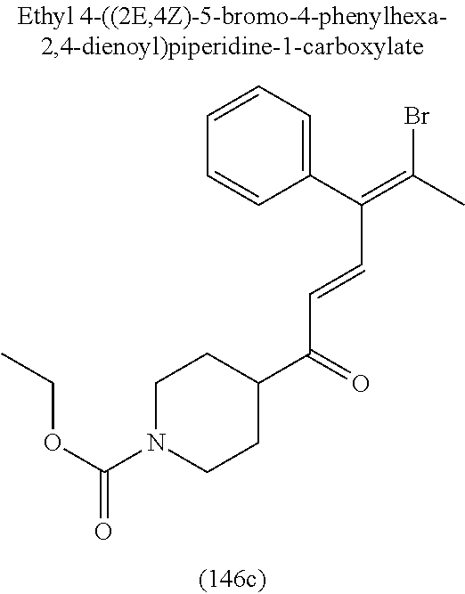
C1N(C(OCC)=O)CCC(C(=O)C=CC(=C(C)Br)C2=CC=CC=C2)C1
